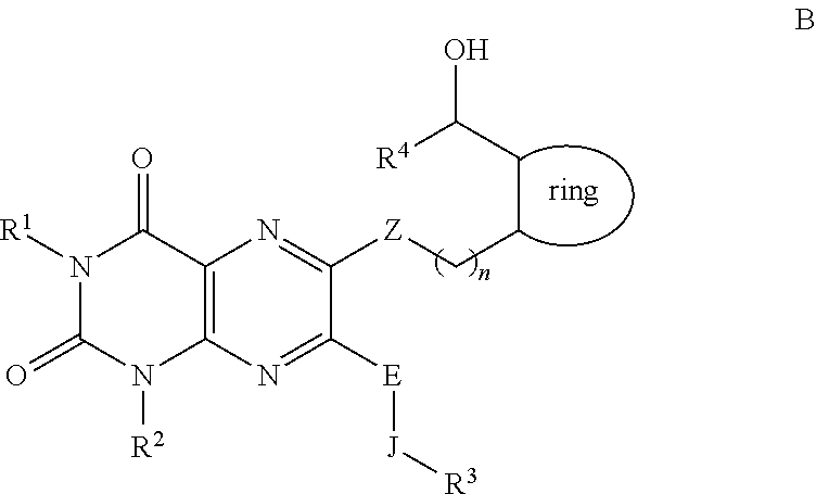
C12=C(N=C([E][J][R3])C([Z]CCCC(O)[R4])=N1)N([R2])C(=O)N([R1])C2=O
